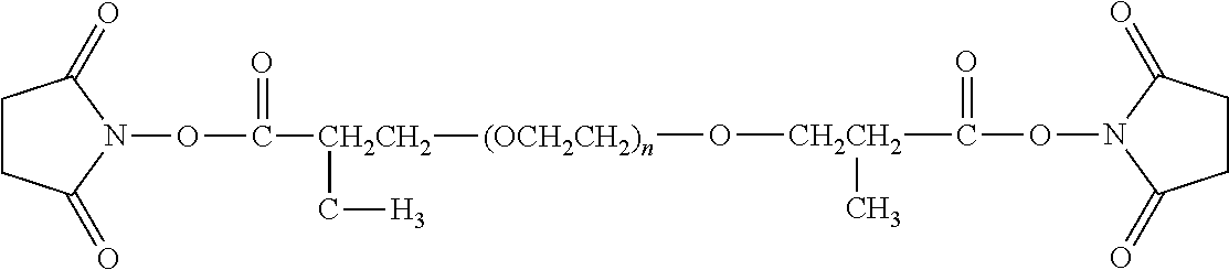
O(N1C(=O)CCC1=O)C(=O)[CH2CH2](O[(OCH2CH2)n][CH2CH2](C(ON1C(=O)CCC1=O)=O)C[H3])C
